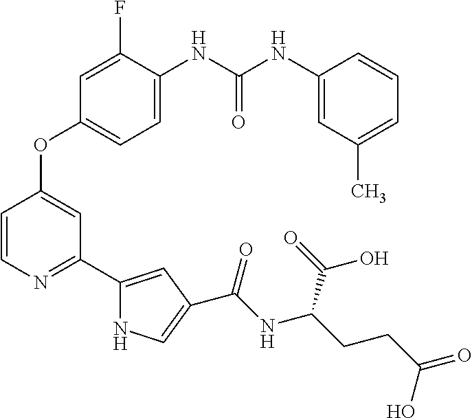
C1=C(F)C(NC(NC2=CC(C)=CC=C2)=O)=CC=C1OC1=CC(C2=CC(C(NC(CCC(O)=O)C(=O)O)=O)=CN2)=NC=C1
